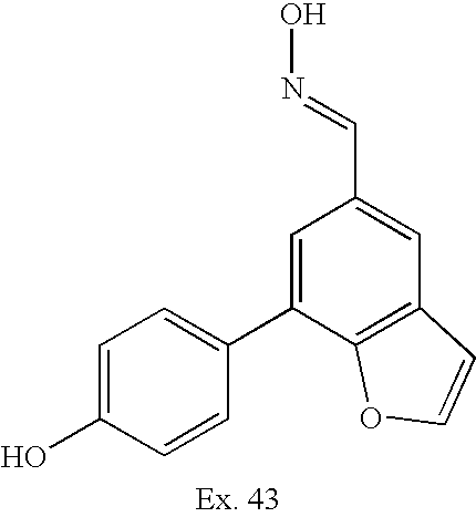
C1=C(O)C=CC(C2=CC(C=NO)=CC3=C2OC=C3)=C1
